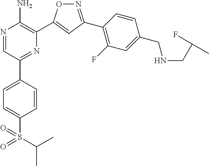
N1=C(C2=C(F)C=C(CNCC(F)C)C=C2)C=C(C2=C(N)N=CC(C3=CC=C(S(=O)(=O)C(C)C)C=C3)=N2)O1
